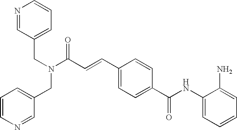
C(C=CC1=CC=C(C(NC2=CC=CC=C2N)=O)C=C1)(N(CC1=CC=CN=C1)CC1=CC=CN=C1)=O
